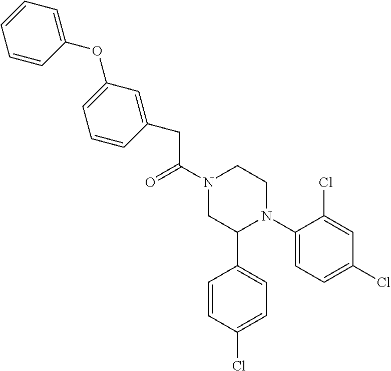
C(C(N1CC(C2=CC=C(Cl)C=C2)N(C2=CC=C(Cl)C=C2Cl)CC1)=O)C1=CC(OC2=CC=CC=C2)=CC=C1
